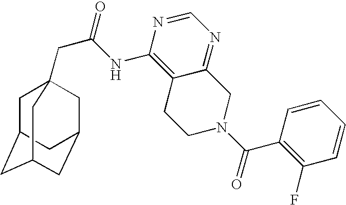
C1C2CC3CC(CC1(CC(=O)NC1=C4C(=NC=N1)CN(C(=O)C1=C(F)C=CC=C1)CC4)C3)C2
